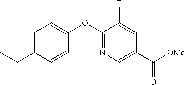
C1=C(CC)C=CC(OC2=NC=C(C([OMe])=O)C=C2F)=C1
